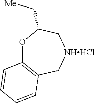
O1C2=C(C[NHHCl]CC1C[Me])C=CC=C2
